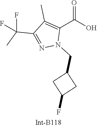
C1(C)=C(C(=O)O)N(CC2CC(F)C2)N=C1C(F)(F)C
